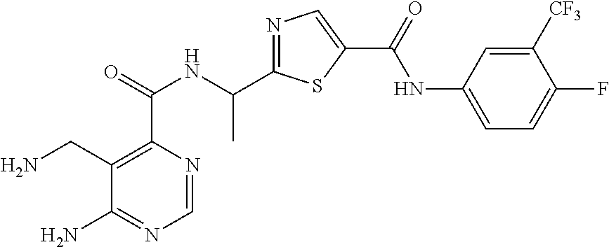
C1=NC(C(=O)NC(C2=NC=C(C(=O)NC3=CC=C(F)C([CF3])=C3)S2)C)=C(CN)C(N)=N1
